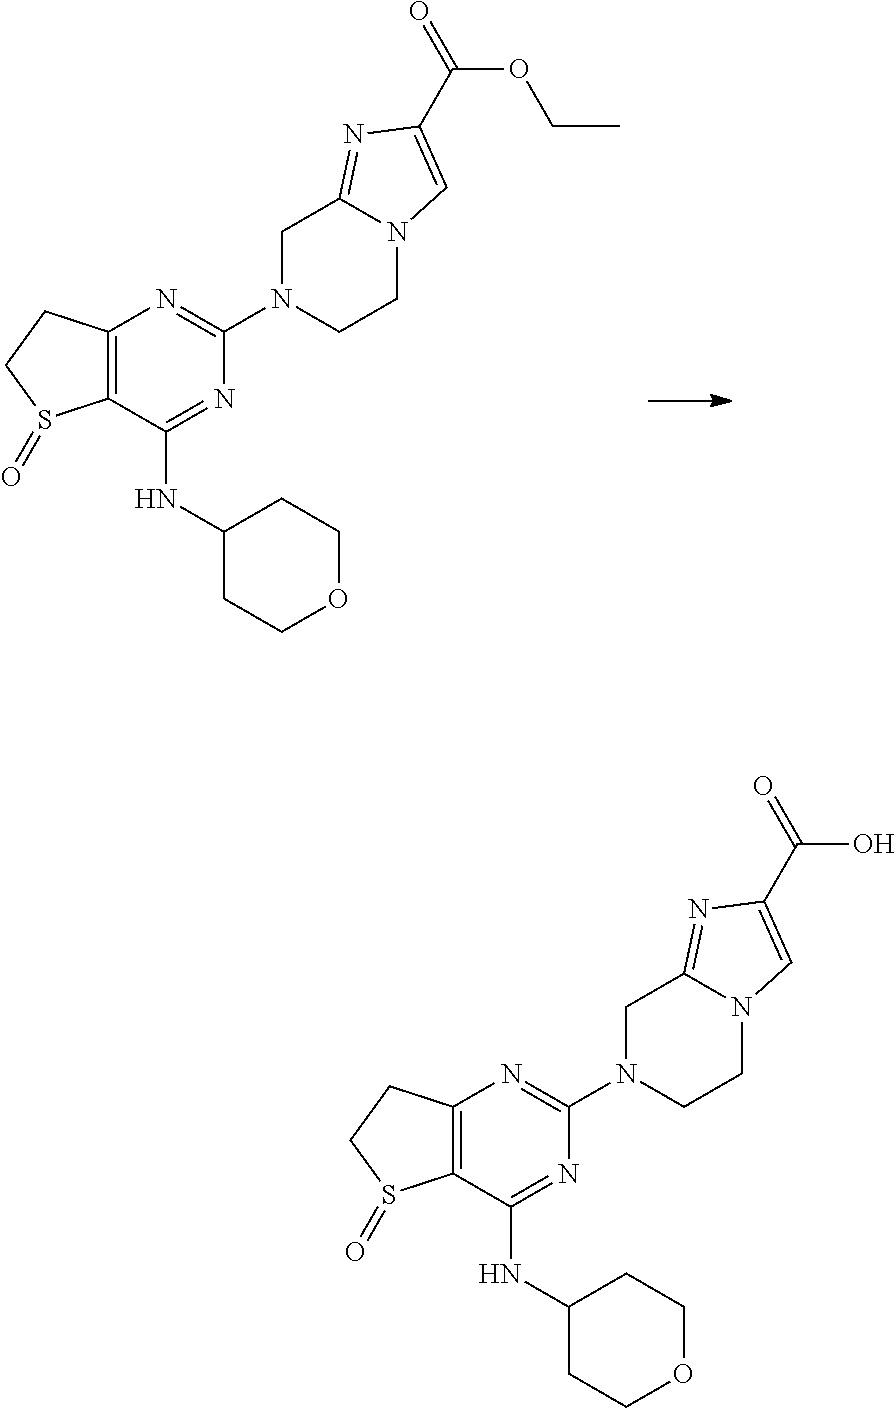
C12=C(C(NC3CCOCC3)=NC(N3CCN4C(=NC(C(=O)OCC)=C4)C3)=N1)S(=O)CC2.C12=C(C(NC3CCOCC3)=NC(N3CCN4C(=NC(C(=O)O)=C4)C3)=N1)S(=O)CC2
